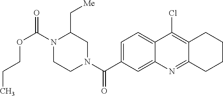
N1(C(OCCC)=O)CCN(C(=O)C2=CC=C3C(=C2)N=C2C(=C3Cl)CCCC2)CC1C[Me]
